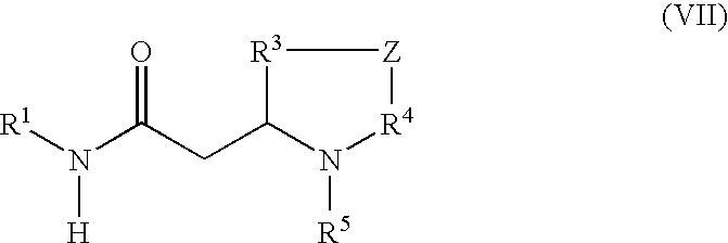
N(C(CC1[R3][Z][R4]N1[R5])=O)([R1])[H]
